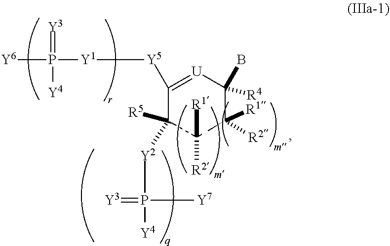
C1([Y5][Y1]P([Y6])(=[Y3])[Y4])=[U]C(B)([R4])C([R1])([R2])C([R1])([R2])C1([R5])[Y2]P([Y4])(=[Y3])[Y7]
